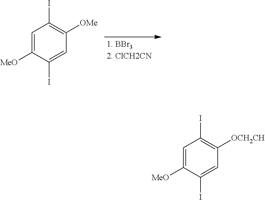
C1=C([MeO])C(I)=CC([OMe])=C1I.C1=C([MeO])C(I)=CC([OCH2CH])=C1I
